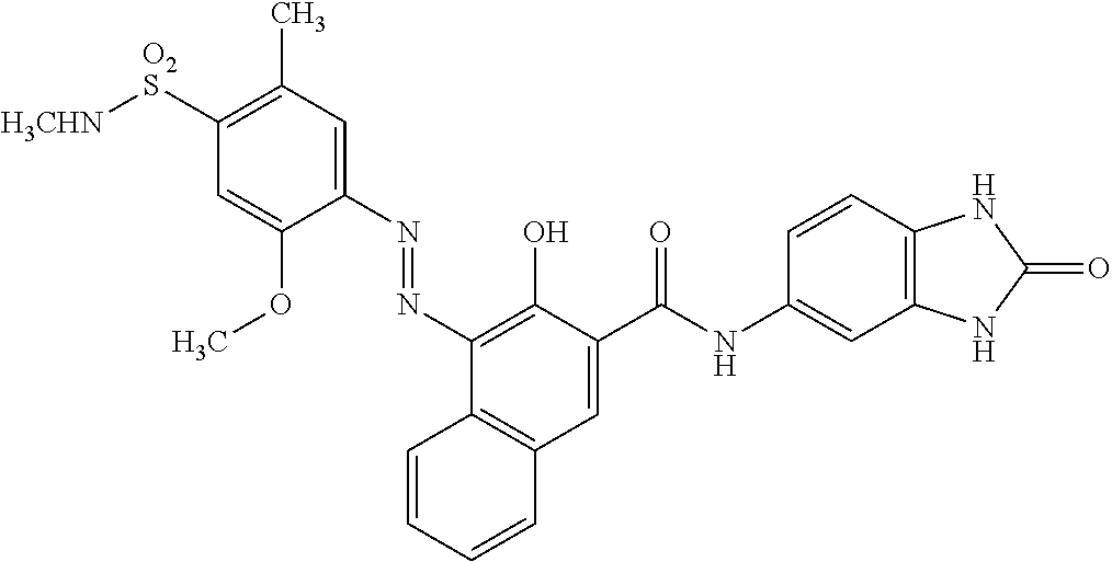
C1(C)=C([O2S][H3CHN])C=C(OC)C(N=NC2=C(O)C(C(NC3=CC4=C(C=C3)NC(=O)N4)=O)=CC3=C2C=CC=C3)=C1
